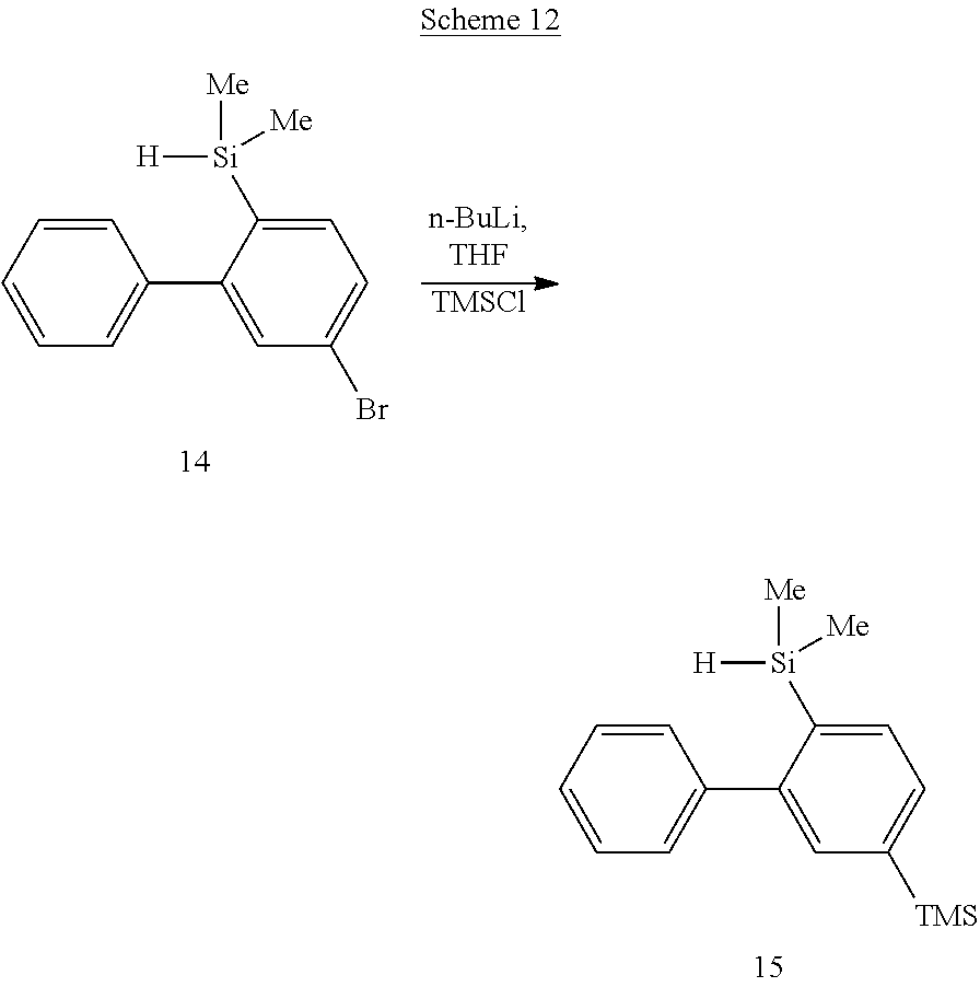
[TMSCl].C1=CC=CC=C1C1=CC(Br)=CC=C1[Si]([Me])([Me])[H].C1=CC=CC=C1C1=CC([TMS])=CC=C1[Si]([Me])([Me])[H]
